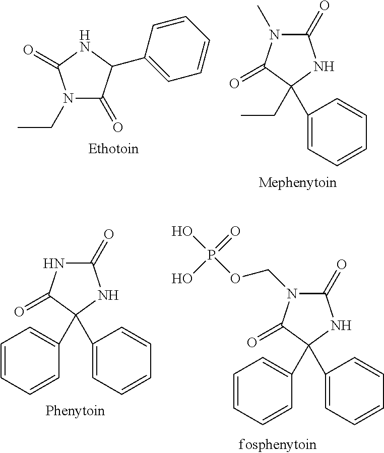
N1(CC)C(=O)C(C2=CC=CC=C2)NC1=O.C1(=O)N(C)C(=O)C(C2=CC=CC=C2)(CC)N1.C1(=O)NC(=O)C(C2=CC=CC=C2)(C2=CC=CC=C2)N1.C1(=O)N(COP(O)(=O)O)C(=O)C(C2=CC=CC=C2)(C2=CC=CC=C2)N1
